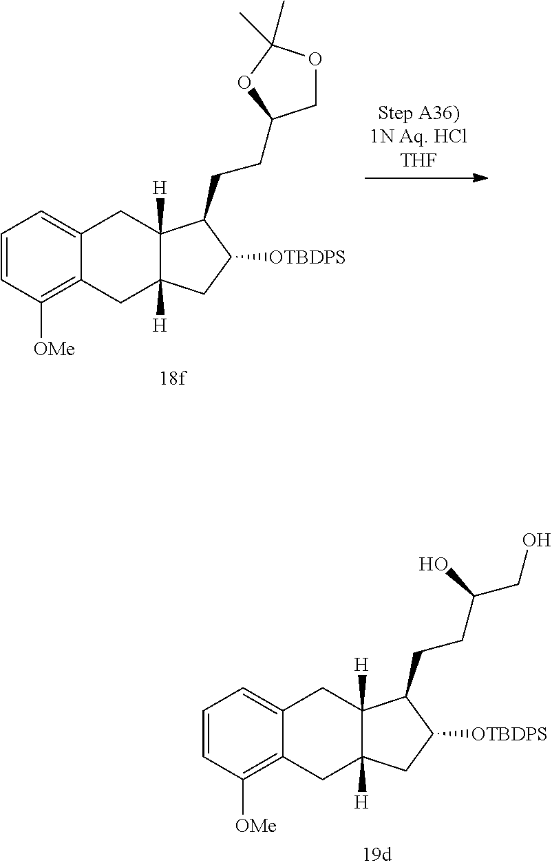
C1=CC([OMe])=C2C(=C1)CC1([H])C([H])(C2)CC([OTBDPS])C1CCC1COC(C)(C)O1.C1=CC([OMe])=C2C(=C1)CC1([H])C([H])(C2)CC([OTBDPS])C1CCC(CO)O
